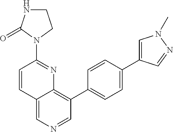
C12=CN=CC(C3=CC=C(C4=CN(C)N=C4)C=C3)=C1N=C(N1CCNC1=O)C=C2
